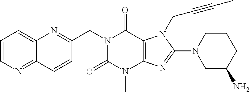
C12=NC=CC=C1N=C(CN1C(=O)N(C)C3=C(C1=O)N(CC#CC)C(N1CC(N)CCC1)=N3)C=C2
